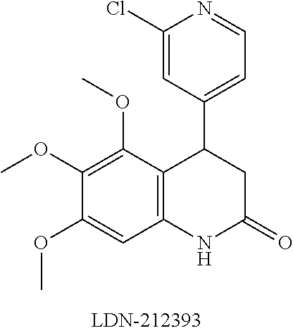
C12=C(C(OC)=C(OC)C(OC)=C1)C(C1=CC=NC(Cl)=C1)CC(=O)N2
